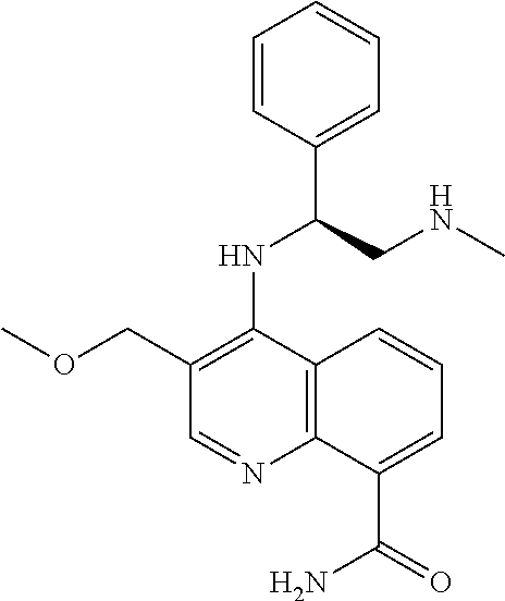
C1=CC(C(CNC)NC2=C(COC)C=NC3=C2C=CC=C3C(=O)N)=CC=C1
